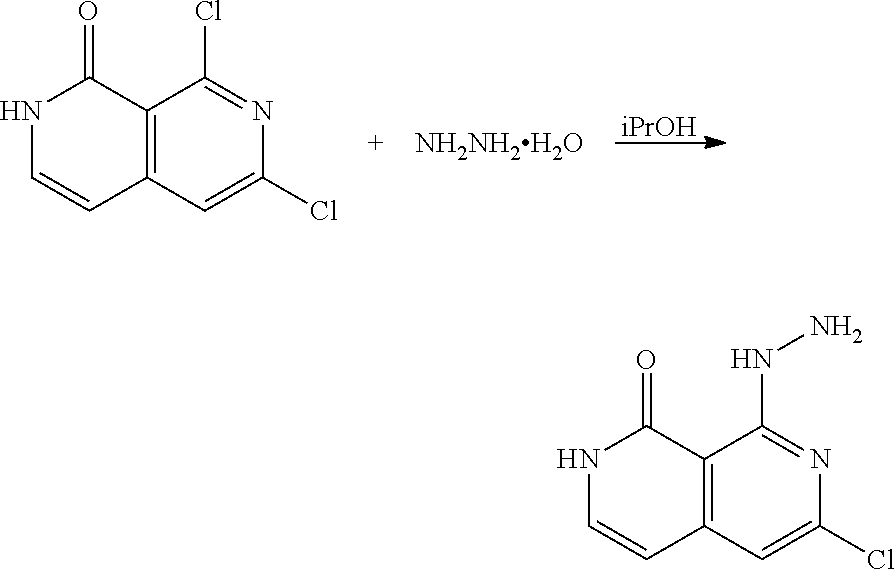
[iPrOH].C1(Cl)=CC2=C(C(Cl)=N1)C(=O)NC=C2.[NH2NH2H2O].C1(Cl)=CC2=C(C(NN)=N1)C(=O)NC=C2
